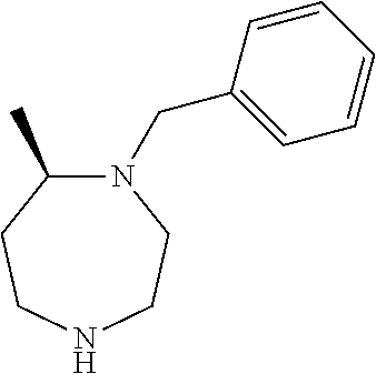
C1=CC(CN2C(C)CCNCC2)=CC=C1
